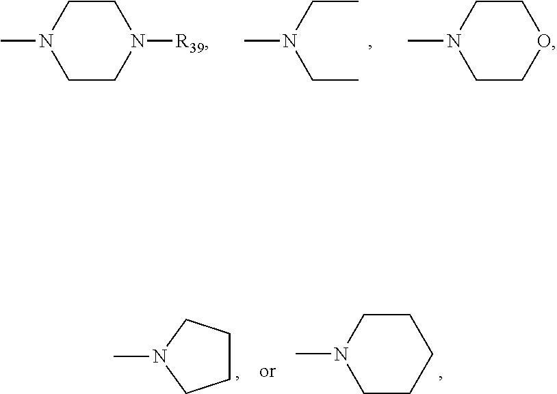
CN(CC)CC.C1CN(C)CCN1[R39].C1CN(C)CCO1.C1CN(C)CCC1.C1CCN(C)C1
